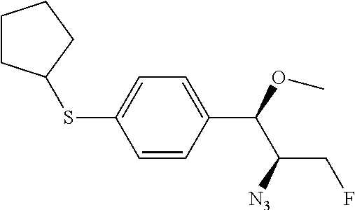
C1=CC(C(OC)C([N3])CF)=CC=C1SC1CCCC1
